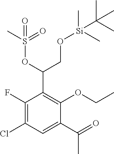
C1(F)=C(Cl)C=C(C(=O)C)C(OCC)=C1C(CO[Si](C)(C)C(C)(C)C)OS(C)(=O)=O
